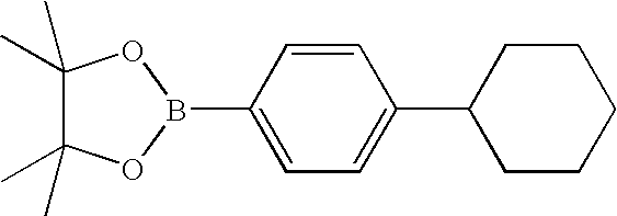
C1=C(B2OC(C)(C)C(C)(C)O2)C=CC(C2CCCCC2)=C1
